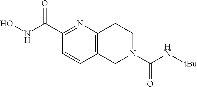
C12=C(N=C(C(NO)=O)C=C1)CCN(C(=O)N[tBu])C2
